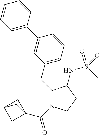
C1(CC2=CC=CC(C3=CC=CC=C3)=C2)N(C(=O)C23CC(C2)C3)CCC1NS(C)(=O)=O
